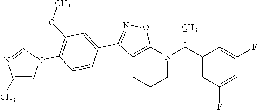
C1N(C(C2=CC(F)=CC(F)=C2)C)C2=C(CC1)C(C1=CC(OC)=C(N3C=C(C)N=C3)C=C1)=NO2
